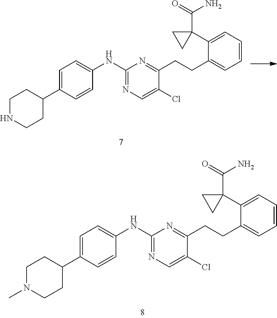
C1NCCC(C2=CC=C(NC3=NC=C(Cl)C(CCC4=CC=CC=C4C4(C(=O)N)CC4)=N3)C=C2)C1.C1N(C)CCC(C2=CC=C(NC3=NC=C(Cl)C(CCC4=CC=CC=C4C4(C(=O)N)CC4)=N3)C=C2)C1
